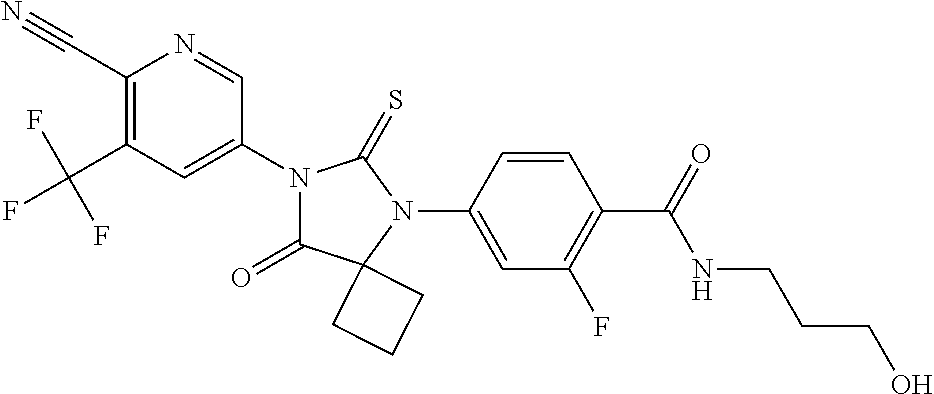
C1(C#N)=C(C(F)(F)F)C=C(N2C(=O)C3(N(C4=CC(F)=C(C(=O)NCCCO)C=C4)C2=S)CCC3)C=N1
